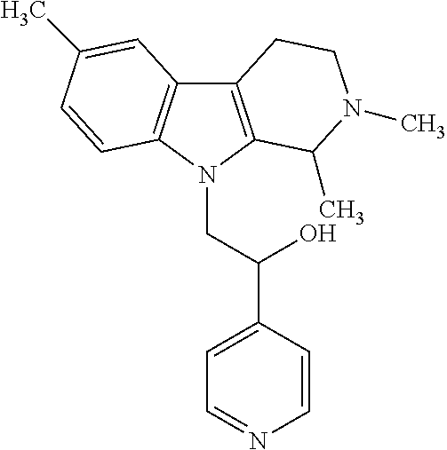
C12=C(N(CC(C3=CC=NC=C3)O)C3=C1C=C(C)C=C3)C(C)N(C)CC2
